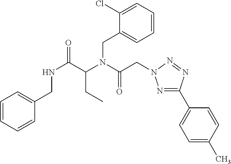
C1=CC=CC(CNC(C(N(CC2=CC=CC=C2Cl)C(=O)CN2N=C(C3=CC=C(C)C=C3)N=N2)CC)=O)=C1
